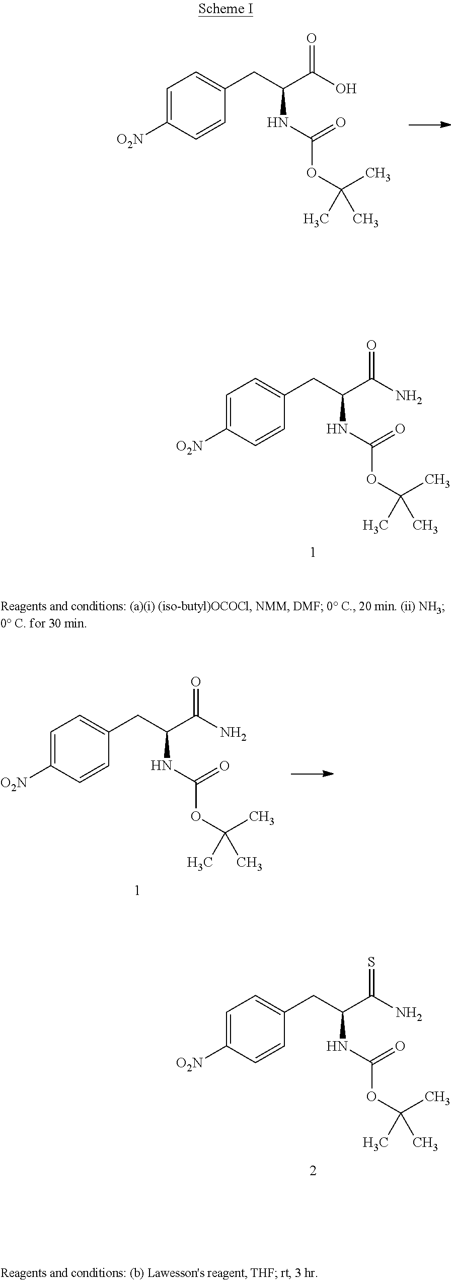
C1=C([O2N])C=CC(CC(C(N)=O)NC(OC(C)(C)C)=O)=C1.C1=C([O2N])C=CC(CC(C(N)=S)NC(OC(C)(C)C)=O)=C1.C1=C([O2N])C=CC(CC(C(N)=O)NC(OC(C)(C)C)=O)=C1.C1=C([O2N])C=CC(CC(C(O)=O)NC(OC(C)(C)C)=O)=C1
